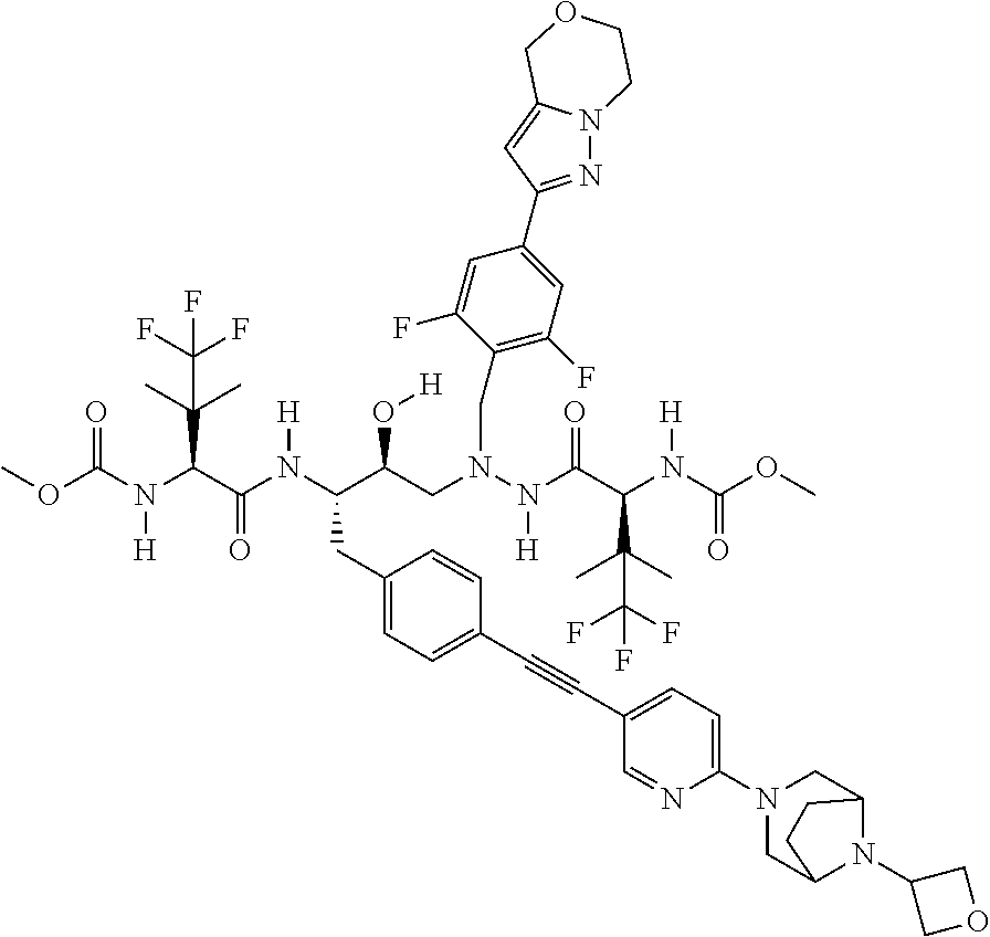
COC(N(C(C(N(C(C(CN(N(C(C(N(C(OC)=O)[H])C(C)(C)C(F)(F)F)=O)[H])CC1=C(F)C=C(C2=NN3C(=C2)COCC3)C=C1F)O[H])CC1=CC=C(C#CC2=CC=C(N3CC4N(C5COC5)C(C3)CC4)N=C2)C=C1)[H])=O)C(C)(C)C(F)(F)F)[H])=O
